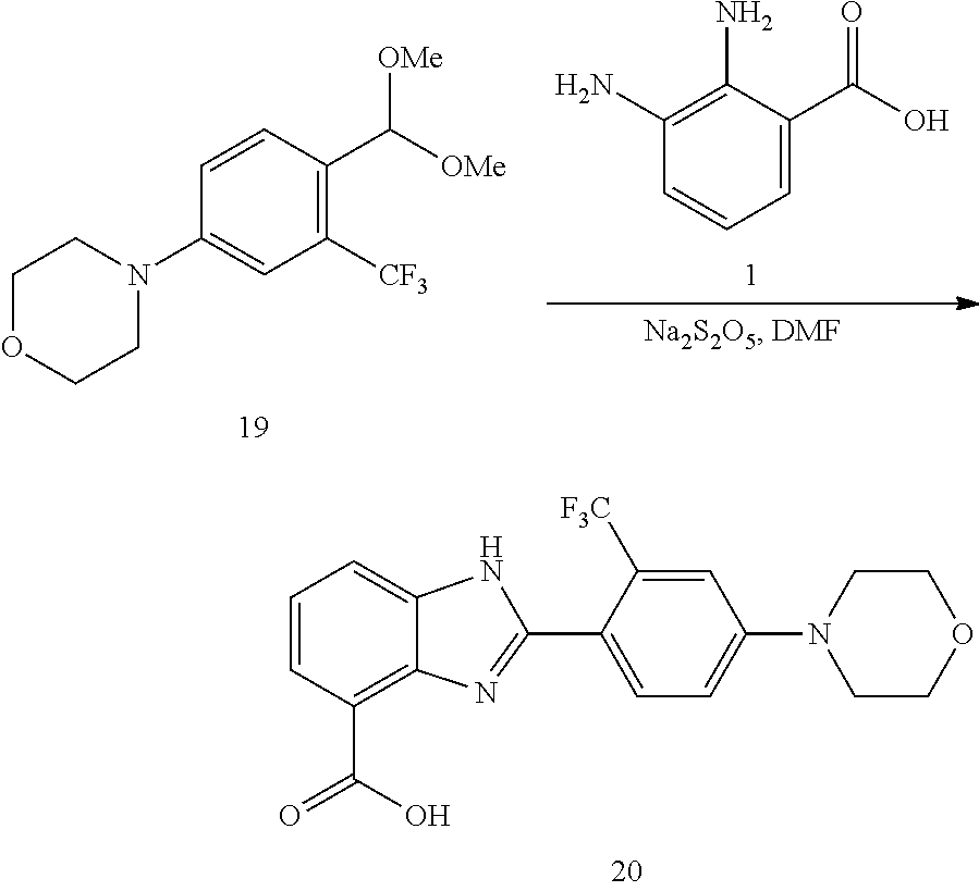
C1(N)=C(N)C(C(O)=O)=CC=C1.C1OCCN(C2=CC([CF3])=C(C([OMe])[OMe])C=C2)C1.C1=CC(C(O)=O)=C2C(=C1)NC(C1=CC=C(N3CCOCC3)C=C1[F3C])=N2
